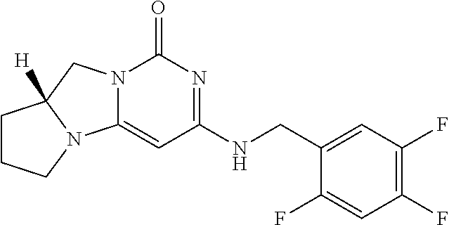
C(NC1=NC(=O)N2C(=C1)N1C([H])(C2)CCC1)C1=CC(F)=C(F)C=C1F
